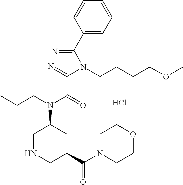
C1(C(N(C(=N)C(=O)N(CCC)C2CNCC(C(N3CCOCC3)=O)C2)CCCCOC)=N)=CC=CC=C1.Cl
